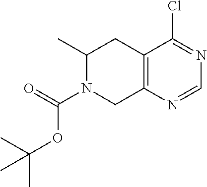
CC1CC2=C(CN1C(=O)OC(C)(C)C)N=CN=C2Cl
